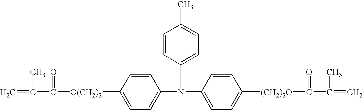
C1=C(N(C2=CC=C(C)C=C2)C2=CC=C([(CH2)2O]C(=O)C(=C)C)C=C2)C=CC([O(CH2)2]C(=O)C(C)=C)=C1
